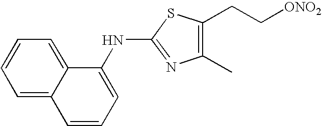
N(C1=NC(C)=C(CC[ONO2])S1)C1=CC=CC2=CC=CC=C12
